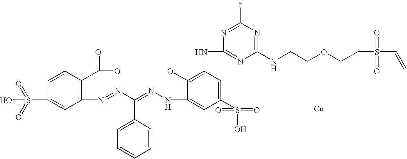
C1(N=NC(=NNC2=CC(S(O)(=O)=O)=CC(NC3=NC(NCCOCCS(C=C)(=O)=O)=NC(F)=N3)=C2O)C2=CC=CC=C2)=C(C(=O)O)C=CC(S(=O)(=O)O)=C1.[Cu]
